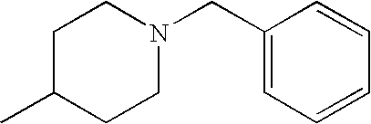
CC1CCN(CC2=CC=CC=C2)CC1
